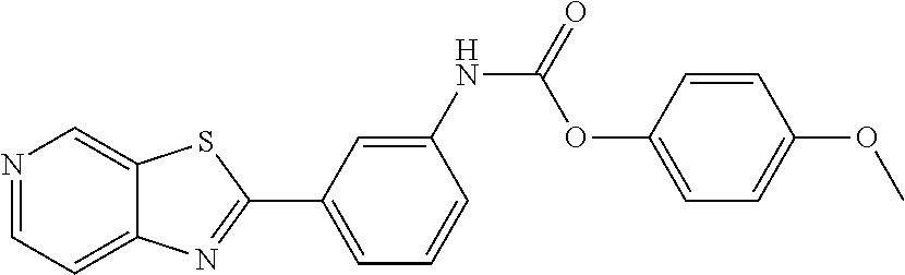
N1=CC=C2C(=C1)SC(C1=CC=CC(NC(=O)OC3=CC=C(OC)C=C3)=C1)=N2
